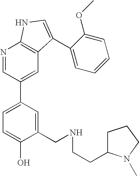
C1(CNCCC2CCCN2C)=CC(C2=CC3=C(N=C2)NC=C3C2=CC=CC=C2OC)=CC=C1O
